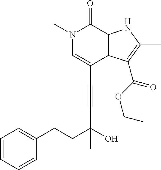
C(C1=CN(C)C(=O)C2=C1C(C(OCC)=O)=C(C)N2)#CC(CCC1=CC=CC=C1)(O)C
